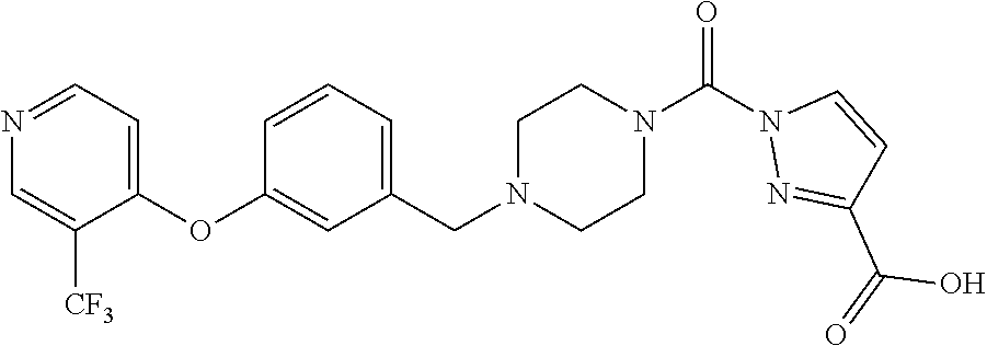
N1=CC=C(OC2=CC(CN3CCN(C(N4N=C(C(=O)O)C=C4)=O)CC3)=CC=C2)C([CF3])=C1
